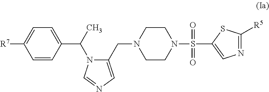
C1=CC(C(C)N2C(CN3CCN(S(=O)(=O)C4=CN=C([R5])S4)CC3)=CN=C2)=CC=C1[R7]
